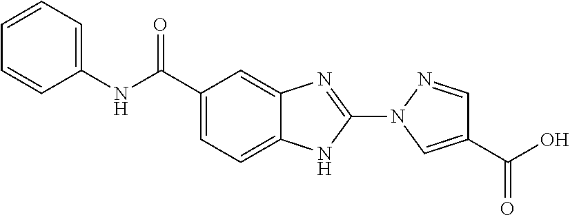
C1(N2C=C(C(O)=O)C=N2)=NC2=CC(C(NC3=CC=CC=C3)=O)=CC=C2N1
